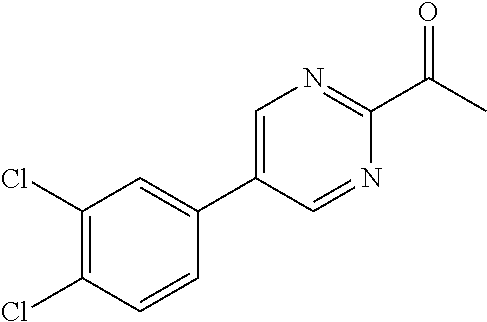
C1=C(C2=CC(Cl)=C(Cl)C=C2)C=NC(C(=O)C)=N1
